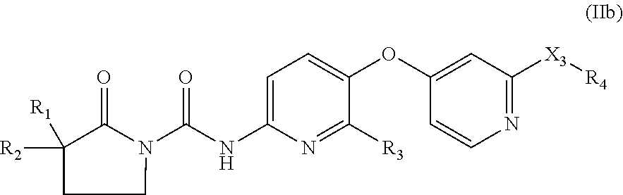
C1=C(NC(N2C(=O)C([R2])([R1])CC2)=O)N=C([R3])C(OC2=CC([X3][R4])=NC=C2)=C1
